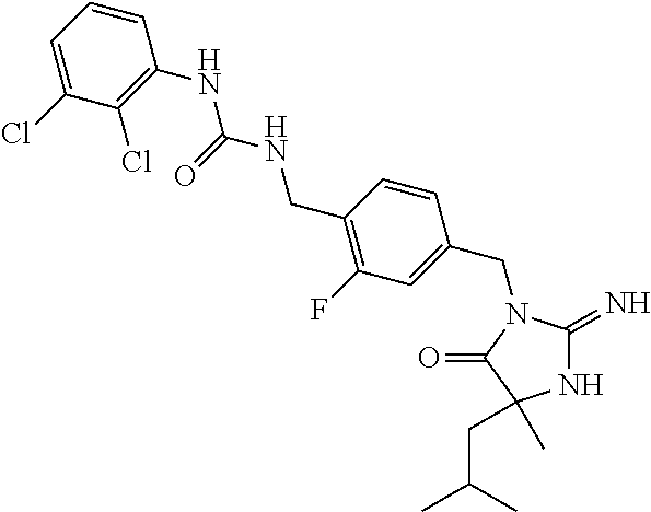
N1C(=N)N(CC2=CC(F)=C(CNC(NC3=C(Cl)C(Cl)=CC=C3)=O)C=C2)C(=O)C1(C)CC(C)C
